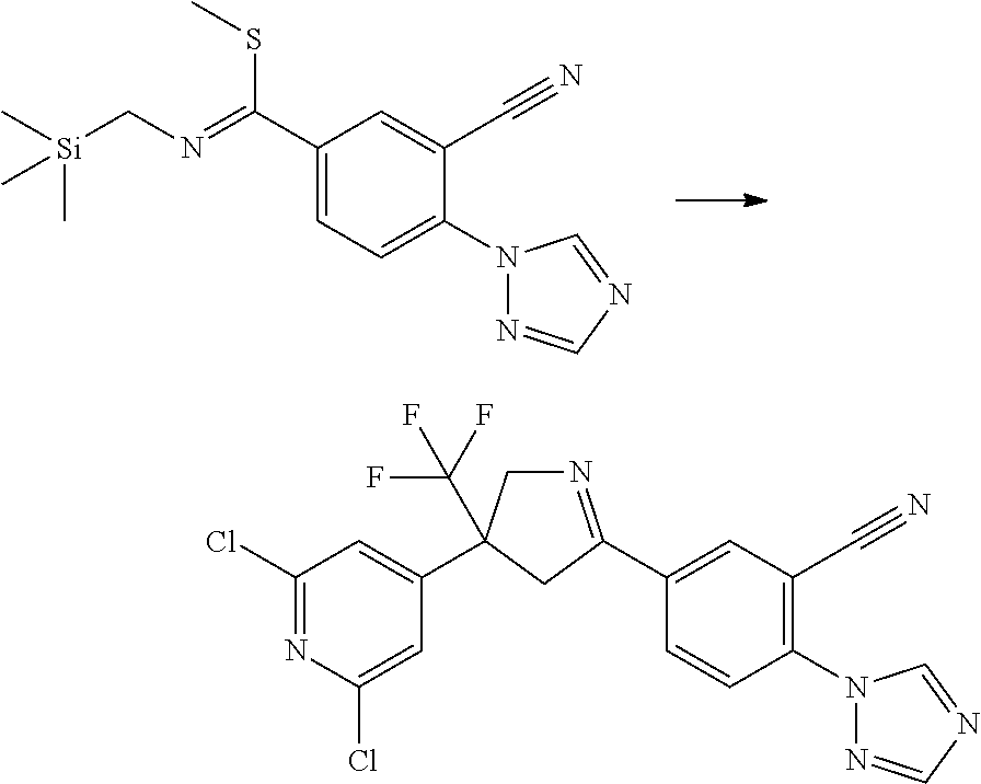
C1(C(=NC[Si](C)(C)C)SC)=CC=C(N2N=CN=C2)C(C#N)=C1.C1(C2=NCC(C3=CC(Cl)=NC(Cl)=C3)(C(F)(F)F)C2)=CC(C#N)=C(N2N=CN=C2)C=C1
